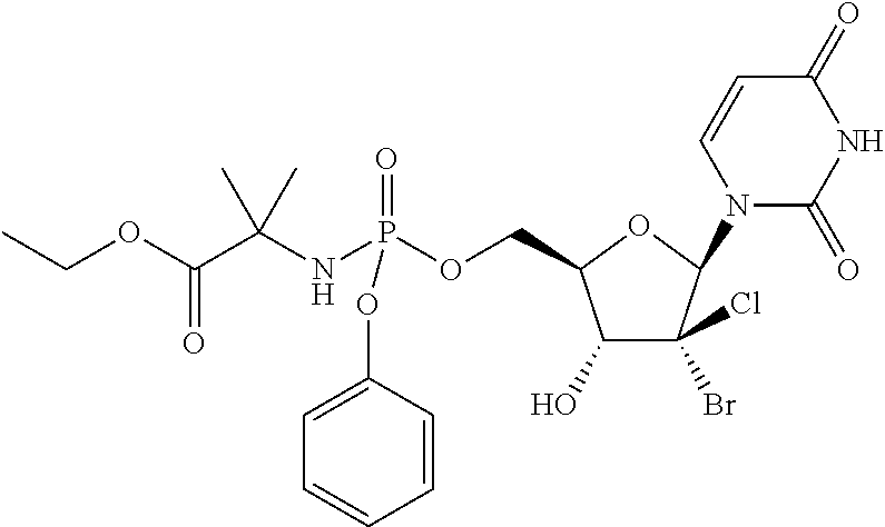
C1(O)C(Br)(Cl)C(N2C(=O)NC(=O)C=C2)OC1COP(NC(C(OCC)=O)(C)C)(=O)OC1=CC=CC=C1
